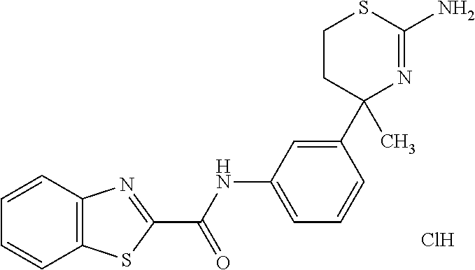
C1CC(C2=CC(NC(C3=NC4=C(S3)C=CC=C4)=O)=CC=C2)(C)N=C(N)S1.Cl
